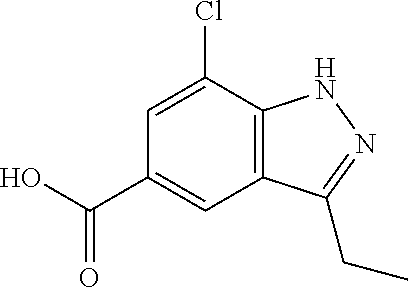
C1(C(O)=O)=CC2=C(C(Cl)=C1)NN=C2CC
